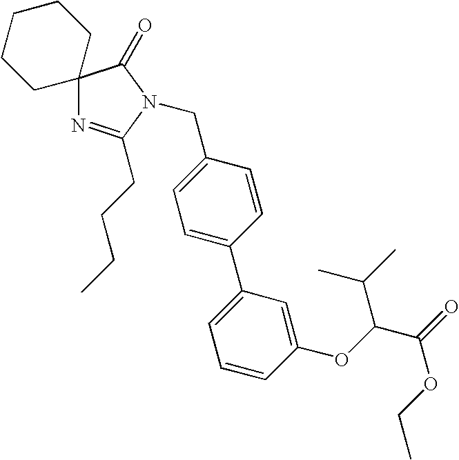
C1=C(CN2C(CCCC)=NC3(C2=O)CCCCC3)C=CC(C2=CC=CC(OC(C(=O)OCC)C(C)C)=C2)=C1
